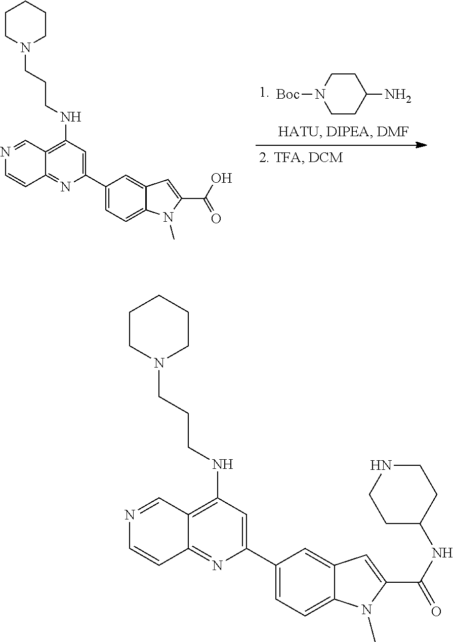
C12=C(NCCCN3CCCCC3)C=C(C3=CC=C4C(=C3)C=C(C(O)=O)N4C)N=C1C=CN=C2.C1CN([Boc])CCC1N.C12=C(NCCCN3CCCCC3)C=C(C3=CC=C4C(=C3)C=C(C(NC3CCNCC3)=O)N4C)N=C1C=CN=C2
